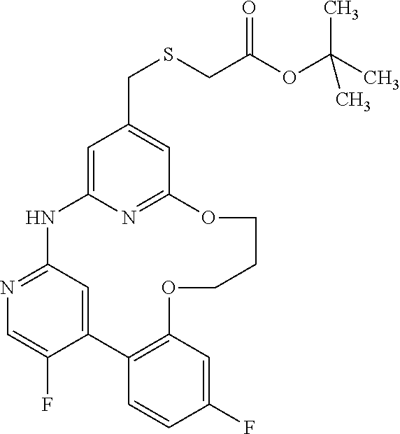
C12=CC(=NC=C1F)NC1=CC(CSCC(OC(C)(C)C)=O)=CC(=N1)OCCCOC1=C2C=CC(F)=C1
